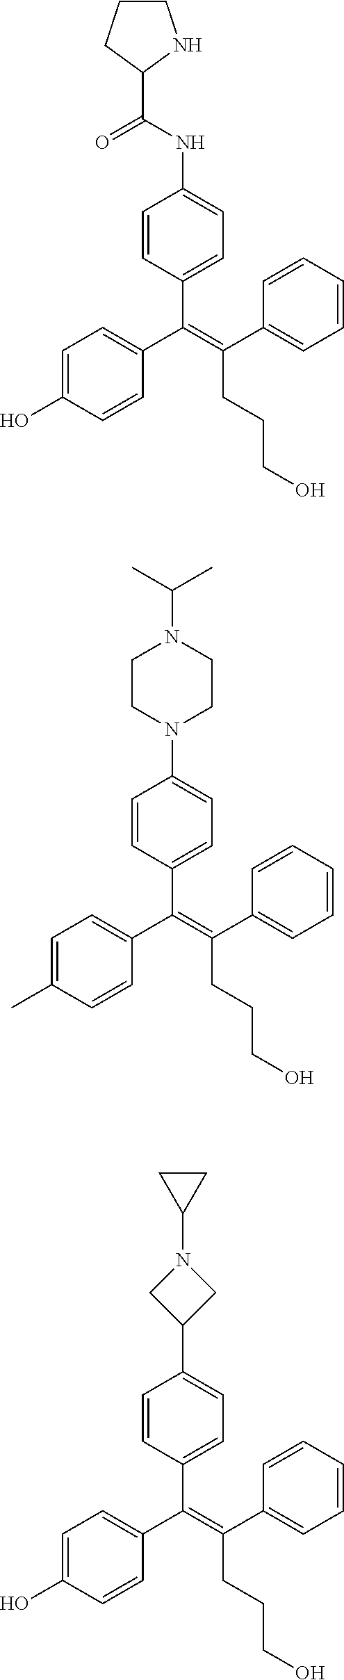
C1=CC(C(C2=CC=C(O)C=C2)=C(C2=CC=CC=C2)CCCO)=CC=C1NC(C1NCCC1)=O.C1=CC(C(C2=CC=C(C)C=C2)=C(C2=CC=CC=C2)CCCO)=CC=C1N1CCN(C(C)C)CC1.C1=CC(C(C2=CC=C(O)C=C2)=C(C2=CC=CC=C2)CCCO)=CC=C1C1CN(C2CC2)C1
